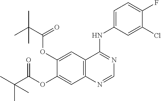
C12=C(C=C(OC(C(C)(C)C)=O)C(OC(C(C)(C)C)=O)=C1)C(NC1=CC=C(F)C(Cl)=C1)=NC=N2
